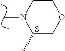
C1COCC(C)N1C.S
